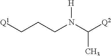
[H]N(C([Q2])C)CCC[Q1]
